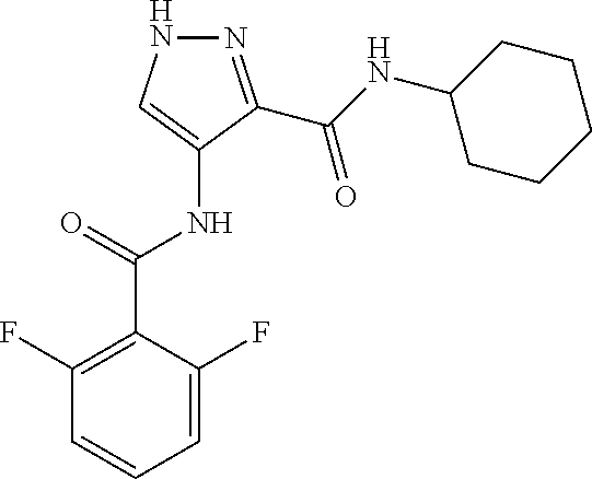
N1=C(C(NC2CCCCC2)=O)C(NC(C2=C(F)C=CC=C2F)=O)=CN1
